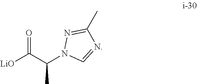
N1=C(C)N=CN1C(C([LiO])=O)C
